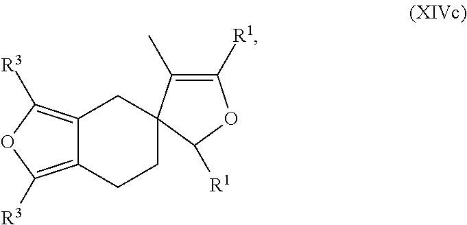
C12=C([R3])OC([R3])=C1CCC1(C2)C(C)=C([R1])OC1[R1]
